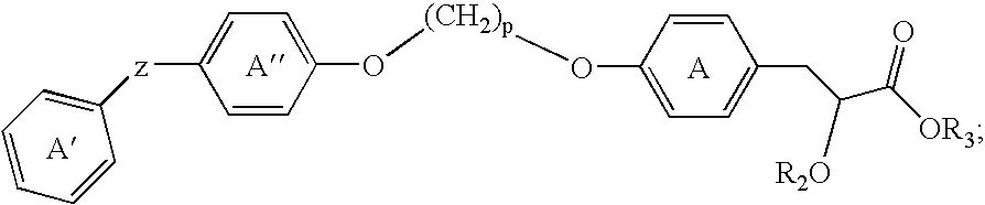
C1=CC(CC([R2O])C([OR3])=O)=CC=C1O[(CH2)p]OC1=CC=C([z]C2=CC=CC=C2)C=C1.[A].[A].[A]
